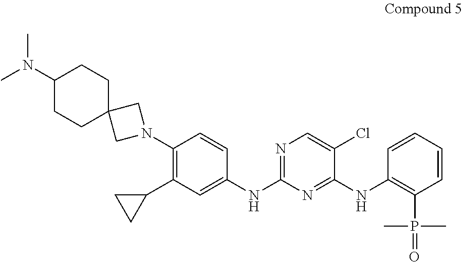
C1=CC(NC2=NC(NC3=CC(C4CC4)=C(N4CC5(C4)CCC(N(C)C)CC5)C=C3)=NC=C2Cl)=C(P(C)(C)=O)C=C1
